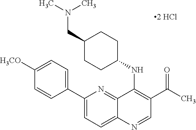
C1(C2=CC=C([H3CO])C=C2)=CC=C2C(=N1)C(NC1CCC(CN(C)C)CC1)=C(C(=O)C)C=N2
